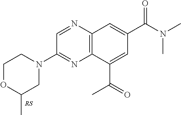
N1=CC(N2CCOC(C)C2)=NC2=C1C=C(C(N(C)C)=O)C=C2C(=O)C
